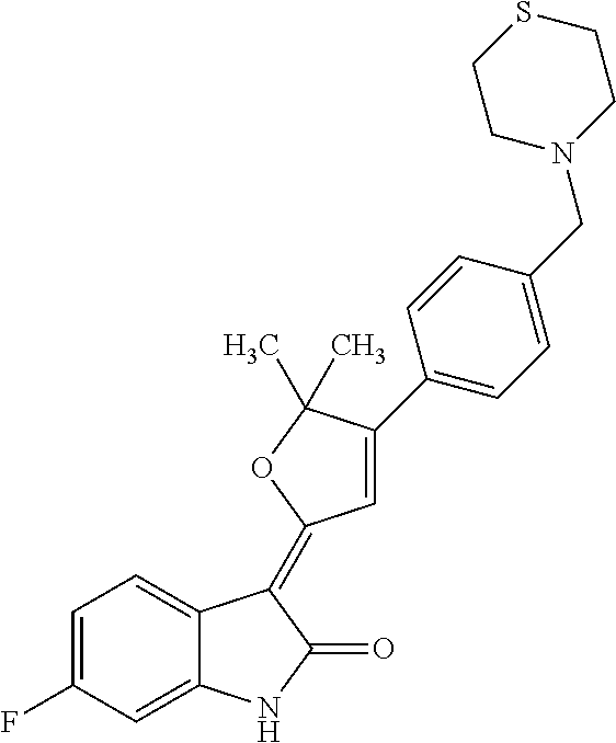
C1=C2C(=CC(F)=C1)NC(=O)C2=C1C=C(C2=CC=C(CN3CCSCC3)C=C2)C(C)(C)O1
